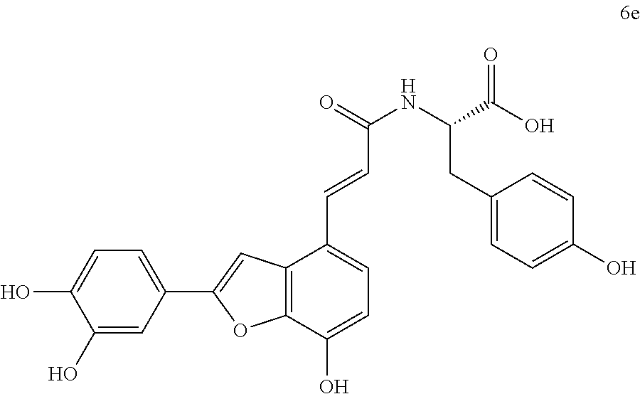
C1(O)=CC(C2=CC3=C(O2)C(O)=CC=C3C=CC(NC(CC2=CC=C(O)C=C2)C(=O)O)=O)=CC=C1O
